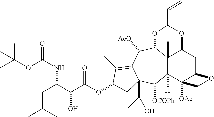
C(OC(NC(CC(C)C)C(C(OC1C(C)=C2C([AcO])C3C4(C)C([H])(C5([OAc])C(CC4OC(C=C)O3)OC5)C([OCOPh])C2(C(C)(O)C)C1)=O)O)=O)(C)(C)C
